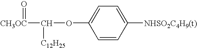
C1=CC([NHSO2C4H9(t)])=CC=C1OC([CH3OC]=O)[C12H25]
